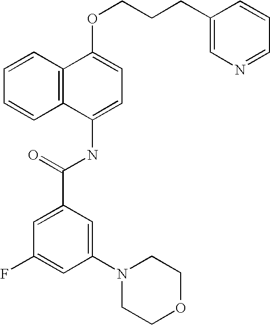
C1=CC2=C(C=C1)C(NC(C1=CC(F)=CC(N3CCOCC3)=C1)=O)=CC=C2OCCCC1=CN=CC=C1
